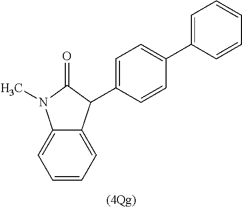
C1=CC=C2C(=C1)N(C)C(=O)C2C1=CC=C(C2=CC=CC=C2)C=C1
